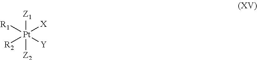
[Z1][Pt]([Z2])([X])([Y])([R1])[R2]
